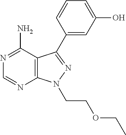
N1=C(N)C2=C(N=C1)N(CCOCC)N=C2C1=CC(O)=CC=C1
